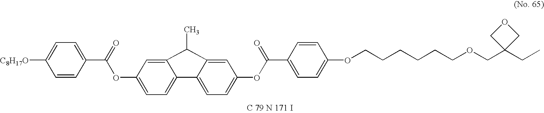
C1=CC(C(=O)OC2=CC=C3C(=C2)C(C)C2=CC(OC(C4=CC=C(OCCCCCCOCC5(CC)COC5)C=C4)=O)=CC=C32)=CC=C1[C8H17O]
